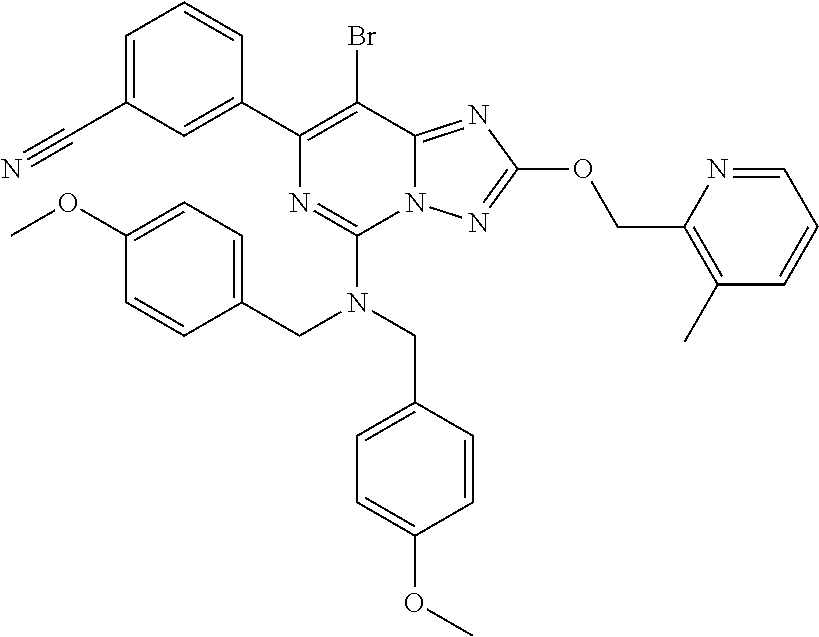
C1=C(C#N)C=C(C2=C(Br)C3=NC(OCC4=C(C)C=CC=N4)=NN3C(N(CC3=CC=C(OC)C=C3)CC3=CC=C(OC)C=C3)=N2)C=C1
